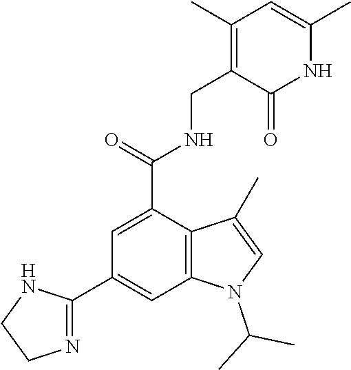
N(C(=O)C1=CC(C2=NCCN2)=CC2=C1C(C)=CN2C(C)C)CC1=C(C)C=C(C)NC1=O
